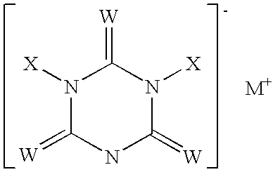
N1([X])C(=[W])NC(=[W])N([X])C1=[W]
